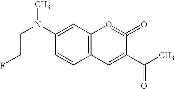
C1(N(CCF)C)=CC2=C(C=C1)C=C(C(C)=O)C(=O)=O2
